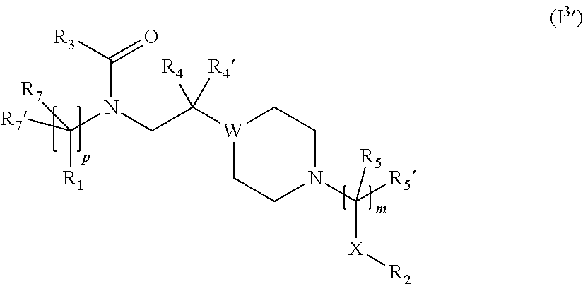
[W]1(C(CN(C(=O)[R3])C([R7])([R1])[R7])([R4])[R4])CCN(C([R5])([X][R2])[R5])CC1
